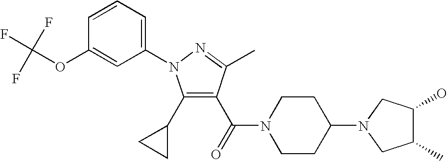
C1(C2CC2)=C(C(=O)N2CCC(N3CC(O)C(C)C3)CC2)C(C)=NN1C1=CC=CC(OC(F)(F)F)=C1
